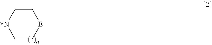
C1C[*N]CC[E]1
